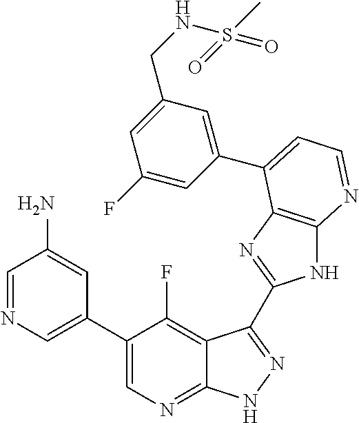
C1=NC=C(C2=CN=C3C(=C2F)C(C2=NC4=C(N2)N=CC=C4C2=CC(CNS(C)(=O)=O)=CC(F)=C2)=NN3)C=C1N
